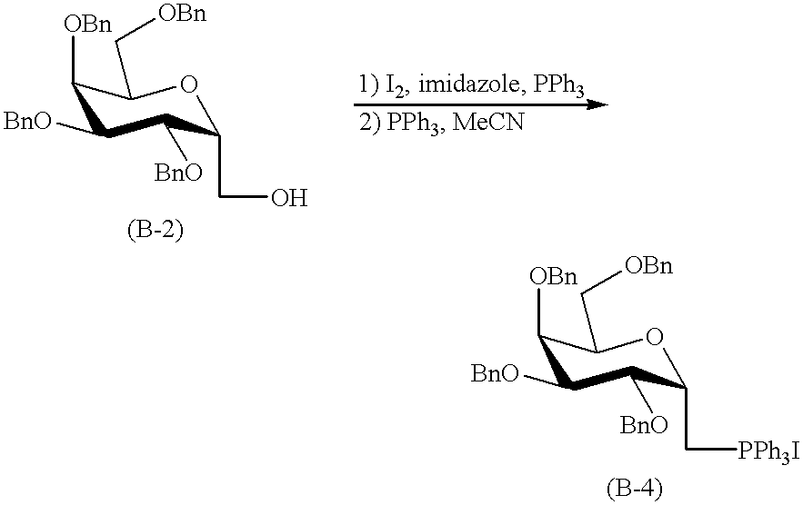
O1C(CO)C([BnO])C([BnO])C([OBn])C1C[OBn].O1C(C[PPh3I])C([BnO])C([BnO])C([OBn])C1C[OBn]
